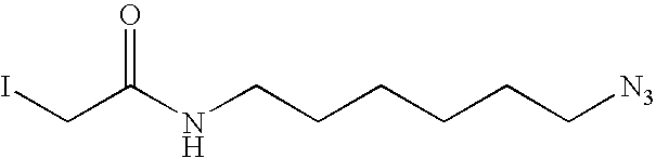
ICC(NCCCCCC[N3])=O
